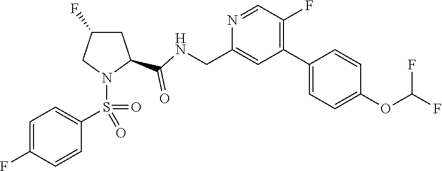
C1(C2=CC=C(OC(F)F)C=C2)=C(F)C=NC(CNC(C2CC(F)CN2S(=O)(C2=CC=C(F)C=C2)=O)=O)=C1
